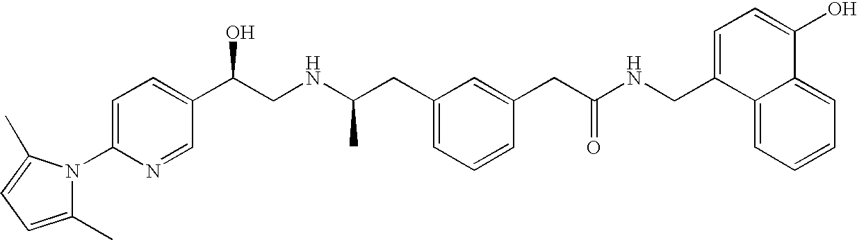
C1(C)=CC=C(C)N1C1=CC=C(C(CNC(CC2=CC=CC(CC(NCC3=CC=C(O)C4=CC=CC=C34)=O)=C2)C)O)C=N1
